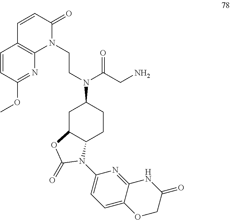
N(C1CC2C(CC1)N(C1=CC=C3C(=N1)NC(=O)CO3)C(=O)O2)(CCN1C(=O)C=CC2=C1N=C(OC)C=C2)C(CN)=O
